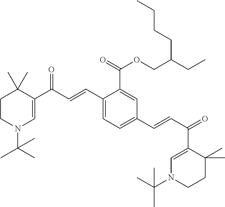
C1CN(C(C)(C)C)C=C(C(C=CC2=CC=C(C=CC(=O)C3=CN(C(C)(C)C)CCC3(C)C)C=C2C(=O)OCC(CC)CCCC)=O)C1(C)C
